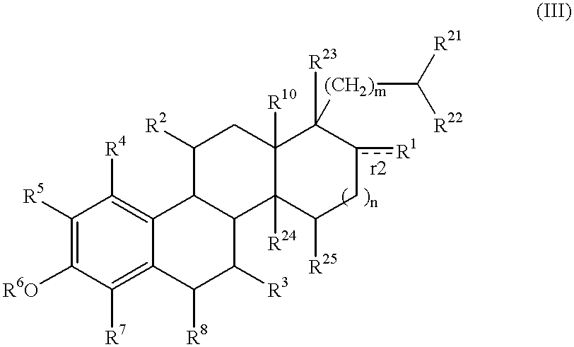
C1([R5])=C([R6O])C([R7])=C2C(=C1[R4])C1C(C([R3])C2[R8])C2([R24])C([R10])(CC1[R2])C([R23])([(CH2)m]C([R21])[R22])c([R1])CC2[R25]
